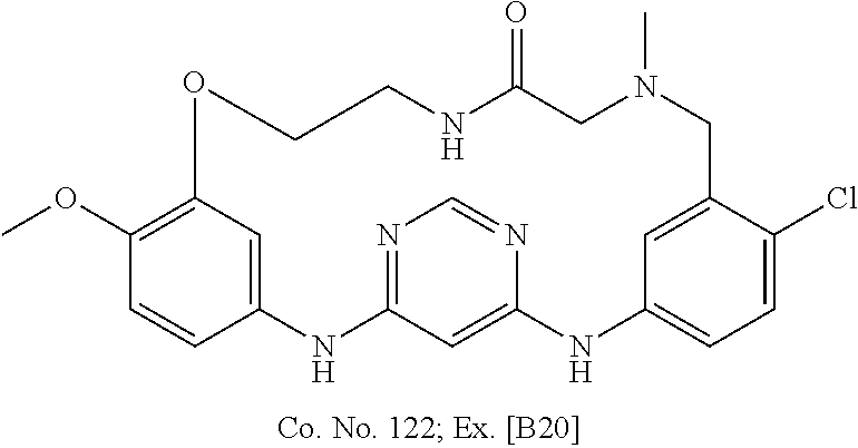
C12=CC(=C(OC)C=C1)OCCNC(=O)CN(C)CC1=CC(=CC=C1Cl)NC1=CC(=NC=N1)N2
